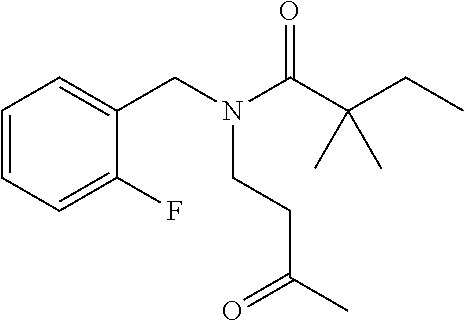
C1=CC=C(F)C(CN(C(C(CC)(C)C)=O)CCC(C)=O)=C1
